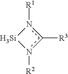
c1([R3])n([R1])[Si]n1[R2]
